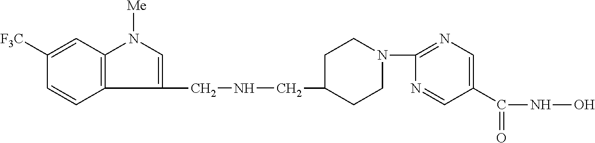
C1(CNCC2CCN(C3=NC=C(C(NO)=O)C=N3)CC2)=CN([Me])C2=C1C=CC([F3C])=C2
